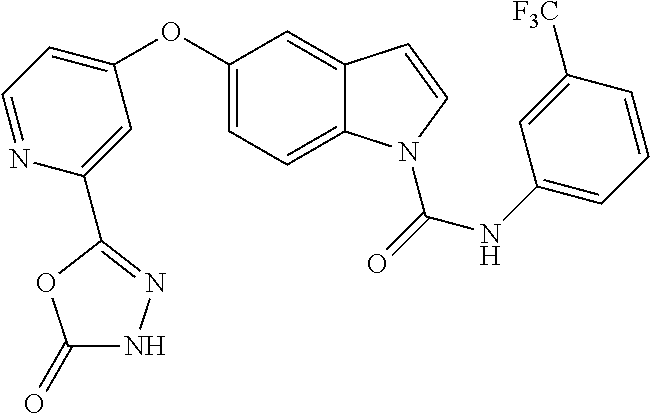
C12=CC(OC3=CC=NC(C4=NNC(=O)O4)=C3)=CC=C1N(C(NC1=CC=CC([F3C])=C1)=O)C=C2
